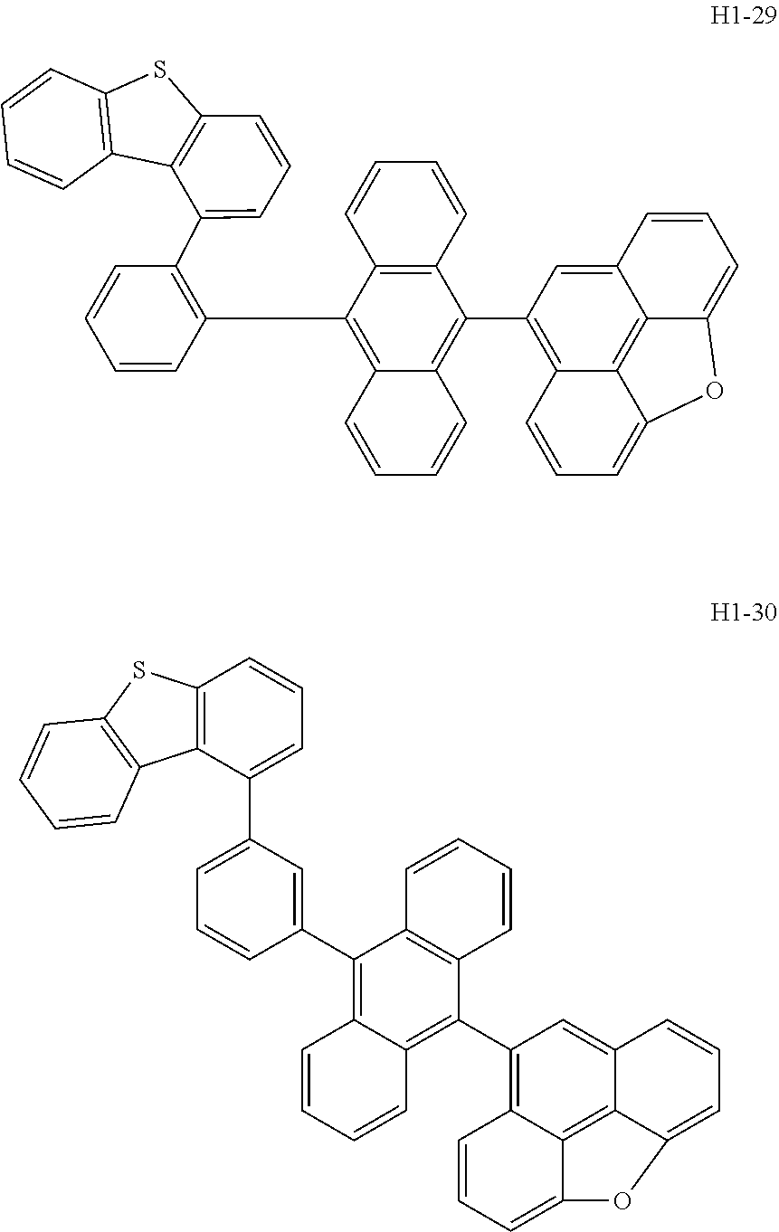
C12=CC(C3=C4C(=C(C5=C(C6=CC=CC7=C6C6=C(C=CC=C6)S7)C=CC=C5)C5=C3C=CC=C5)C=CC=C4)=C3C4=C1C(=CC=C2)OC4=CC=C3.C12=C(C(C3=CC=CC(C4=C5C(=C(C6=C7C8=C9C(=C6)C=CC=C9OC8=CC=C7)C6=C4C=CC=C6)C=CC=C5)=C3)=CC=C1)C1=C(S2)C=CC=C1
